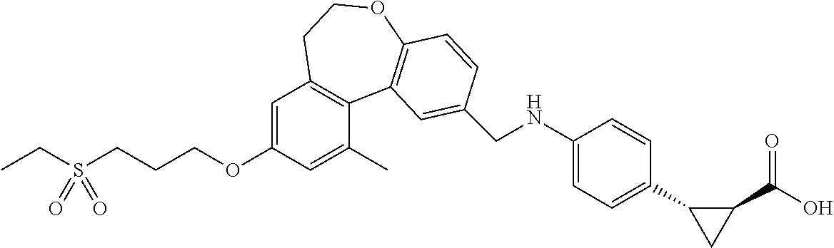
N(C1=CC=C(C2CC2C(=O)O)C=C1)CC1=CC2=C(OCCC3=C2C(C)=CC(OCCCS(CC)(=O)=O)=C3)C=C1
